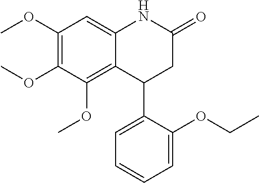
C1(OC)=C(OC)C=C2C(=C1OC)C(C1=CC=CC=C1OCC)CC(=O)N2
